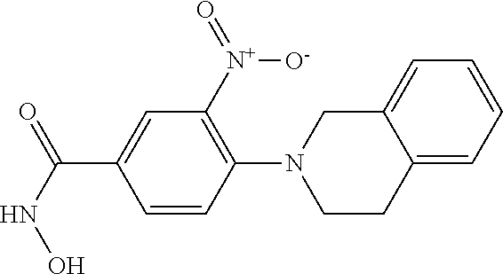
C1=CC(N2CCC3=CC=CC=C3C2)=C([N+]([O-])=O)C=C1C(=O)NO
